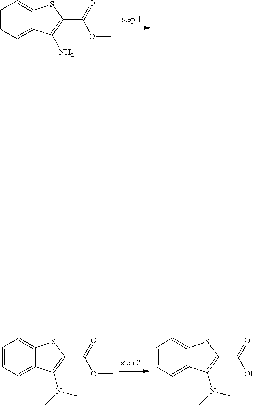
C1=CC=C2C(=C1)SC(C(OC)=O)=C2N.C1=CC=C2C(=C1)SC(C([OLi])=O)=C2N(C)C.C1=CC=C2C(=C1)SC(C(OC)=O)=C2N(C)C
